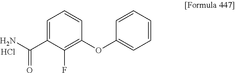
C1=C(C(N)=O)C(F)=C(OC2=CC=CC=C2)C=C1.Cl
